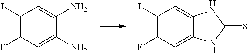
C1(I)=C(F)C=C(N)C(N)=C1.C1(I)=C(F)C=C2C(=C1)NC(=S)N2
